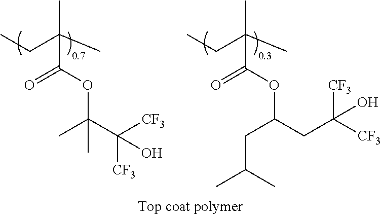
CC(CC)(C)C(=O)OC(C)(C([CF3])([CF3])O)C.CC(CC)(C)C(=O)OC(CC(C)C)CC([CF3])([CF3])O
